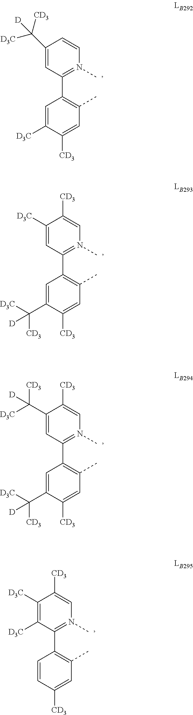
C1=C([D3C])C([CD3])=CC(C)=C1C1=N(C)C=CC(C([CD3])([D3C])[D])=C1.C1=C(C([D3C])([CD3])[D])C([CD3])=CC(C)=C1C1=N(C)C=C([CD3])C([D3C])=C1.C1=C(C([D3C])([CD3])[D])C([CD3])=CC(C)=C1C1=N(C)C=C([CD3])C(C([D3C])([CD3])[D])=C1.C1=CC([CD3])=CC(C)=C1C1=N(C)C=C([CD3])C([D3C])=C1[D3C]
